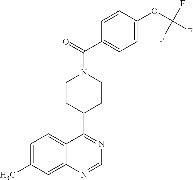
N1=C(C2CCN(C(C3=CC=C(OC(F)(F)F)C=C3)=O)CC2)C2=CC=C(C)C=C2N=C1
